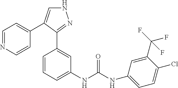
N1C=C(C2=CC=NC=C2)C(C2=CC(NC(NC3=CC=C(Cl)C(C(F)(F)F)=C3)=O)=CC=C2)=N1
